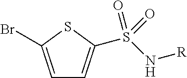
C1=C(Br)SC(S(N[R])(=O)=O)=C1
